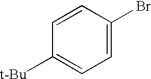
C1=C(Br)C=CC([t-Bu])=C1
